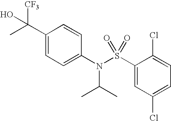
C1(C(O)([CF3])C)=CC=C(N(S(C2=CC(Cl)=CC=C2Cl)(=O)=O)C(C)C)C=C1
